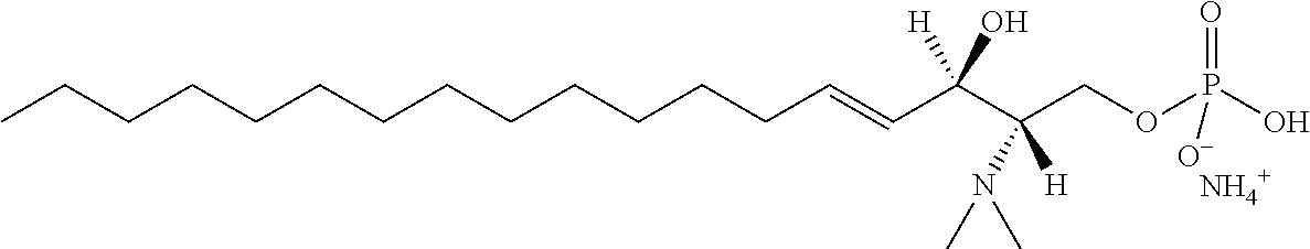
CCCCCCCCCCCCCC=CC(C(COP(O)(=O)[O-])([H])N(C)C)(O)[H].N
